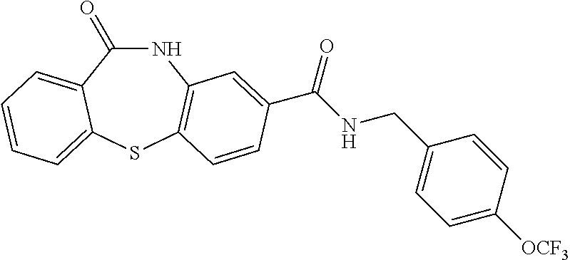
C1(=O)NC2=C(SC3=CC=CC=C13)C=CC(C(NCC1=CC=C([OCF3])C=C1)=O)=C2
